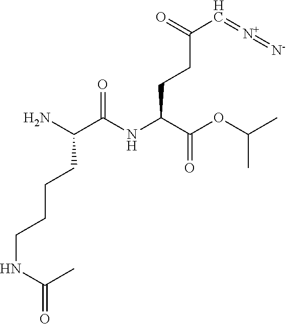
NC(C(NC(C(OC(C)C)=O)CCC(C=[N+]=[N-])=O)=O)CCCCNC(C)=O
